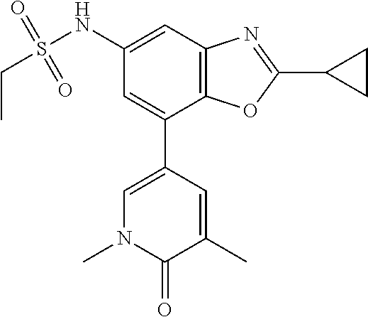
C1(NS(CC)(=O)=O)=CC2=C(C(C3=CN(C)C(=O)C(C)=C3)=C1)OC(C1CC1)=N2
